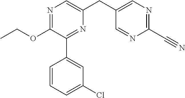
N1=C(OCC)C(C2=CC(Cl)=CC=C2)=NC(CC2=CN=C(C#N)N=C2)=C1
